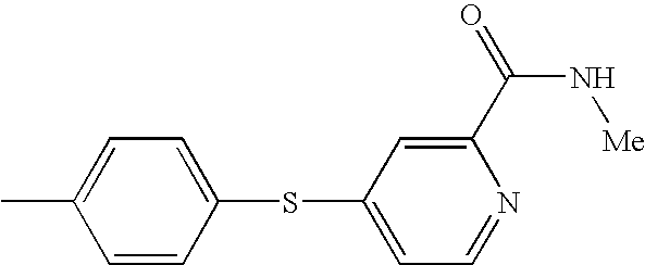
C1=CC(SC2=CC=NC(C(=O)N[Me])=C2)=CC=C1C
